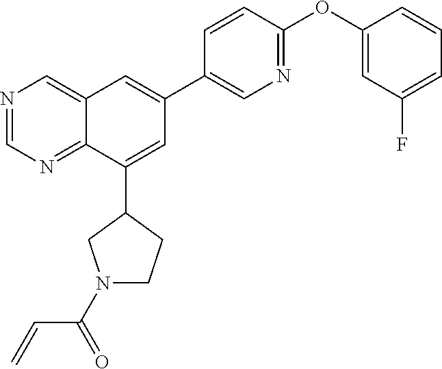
N1=CN=C2C(=C1)C=C(C1=CN=C(OC3=CC(F)=CC=C3)C=C1)C=C2C1CN(C(C=C)=O)CC1
